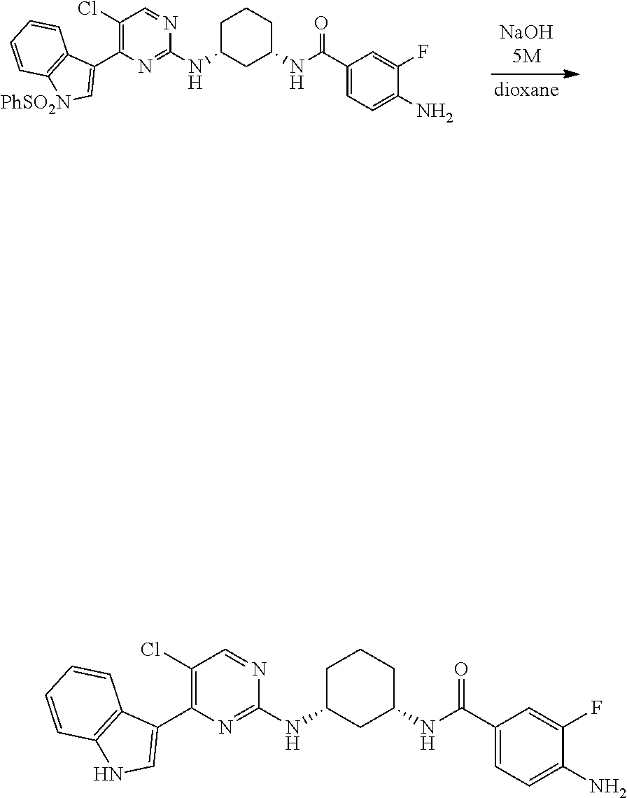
C1(Cl)=C(C2=C[PhSO2N]C3=C2C=CC=C3)N=C(NC2CC(NC(C3=CC=C(N)C(F)=C3)=O)CCC2)N=C1.C1(Cl)=C(C2=CNC3=C2C=CC=C3)N=C(NC2CC(NC(C3=CC=C(N)C(F)=C3)=O)CCC2)N=C1
